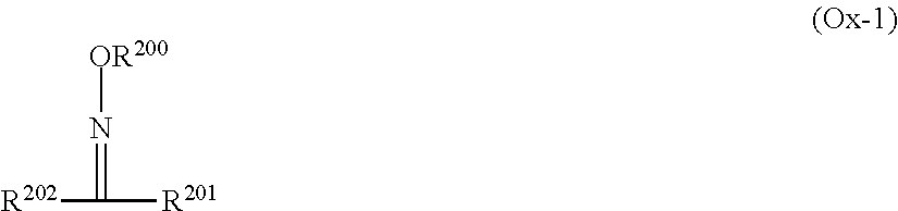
[R202]C([R201])=N[OR200]
